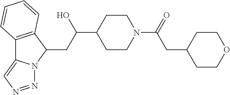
C12=C(C(CC(C3CCN(C(=O)CC4CCOCC4)CC3)O)N3C1=CN=N3)C=CC=C2
